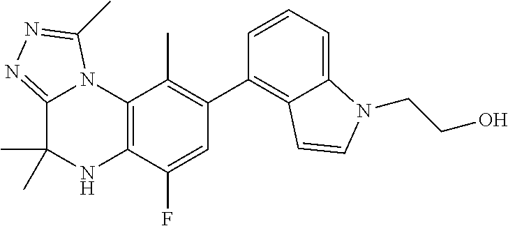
C1(C2=C3C(=CC=C2)N(CCO)C=C3)=C(C)C2=C(C(F)=C1)NC(C)(C)C1=NN=C(C)N21
